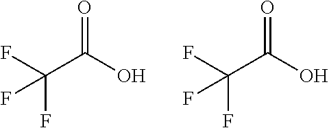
C(C(O)=O)(F)(F)F.C(C(O)=O)(F)(F)F
